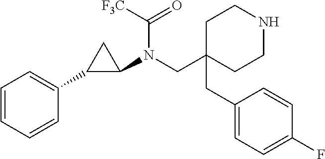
C1=CC=CC(C2C(N(CC3(CC4=CC=C(F)C=C4)CCNCC3)C([F3C])=O)C2)=C1
